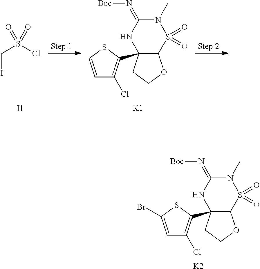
C12(C3=C(Cl)C=C(Br)S3)C(S(=O)(=O)N(C)C(=N[Boc])N1)OCC2.[K2].C(I)S(Cl)(=O)=O.[I1].C12(C3=C(Cl)C=CS3)C(S(=O)(=O)N(C)C(=N[Boc])N1)OCC2.[K1]
